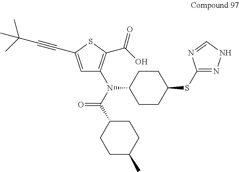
C1=C(C#CC(C)(C)C)SC(C(O)=O)=C1N(C1CCC(SC2=NNC=N2)CC1)C(C1CCC(C)CC1)=O
